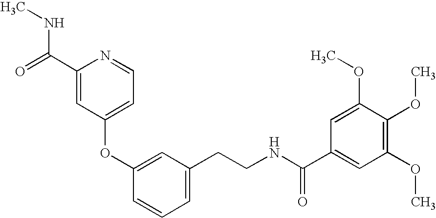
C1(OC2=CC(CCNC(=O)C3=CC(OC)=C(OC)C(OC)=C3)=CC=C2)=CC=NC(C(NC)=O)=C1
